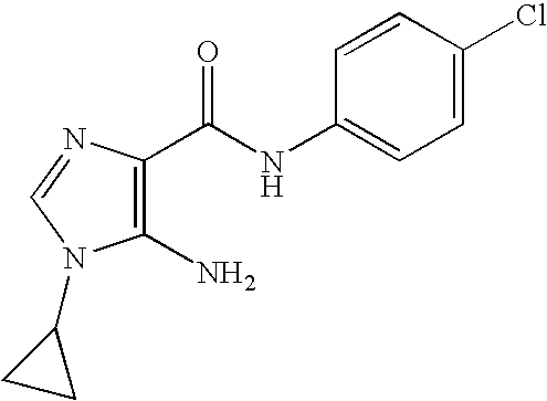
C1(N)=C(C(NC2=CC=C(Cl)C=C2)=O)N=CN1C1CC1
